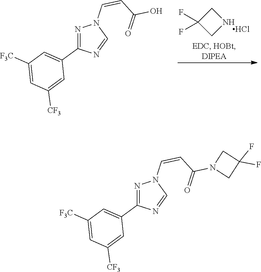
C1([F3C])=CC([CF3])=CC(C2=NN(C=CC(N3CC(F)(F)C3)=O)C=N2)=C1.C1([F3C])=CC([CF3])=CC(C2=NN(C=CC(O)=O)C=N2)=C1.C1(F)(F)CNC1.Cl
